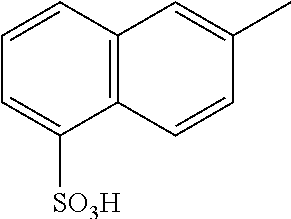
C1=CC2=C(C([SO3H])=C1)C=CC(C)=C2
